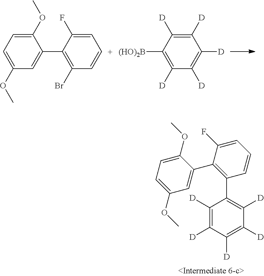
C1=C(OC)C=C(C2=C(Br)C=CC=C2F)C(OC)=C1.C1([(HO)2B])=C([D])C([D])=C([D])C([D])=C1[D].C1([D])=C([D])C([D])=C(C2=C(C3=CC(OC)=CC=C3OC)C(F)=CC=C2)C([D])=C1[D]
